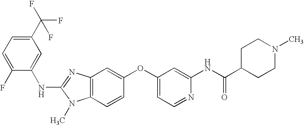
C1(C(F)(F)F)=CC=C(F)C(NC2=NC3=C(N2C)C=CC(OC2=CC=NC(NC(C4CCN(C)CC4)=O)=C2)=C3)=C1
